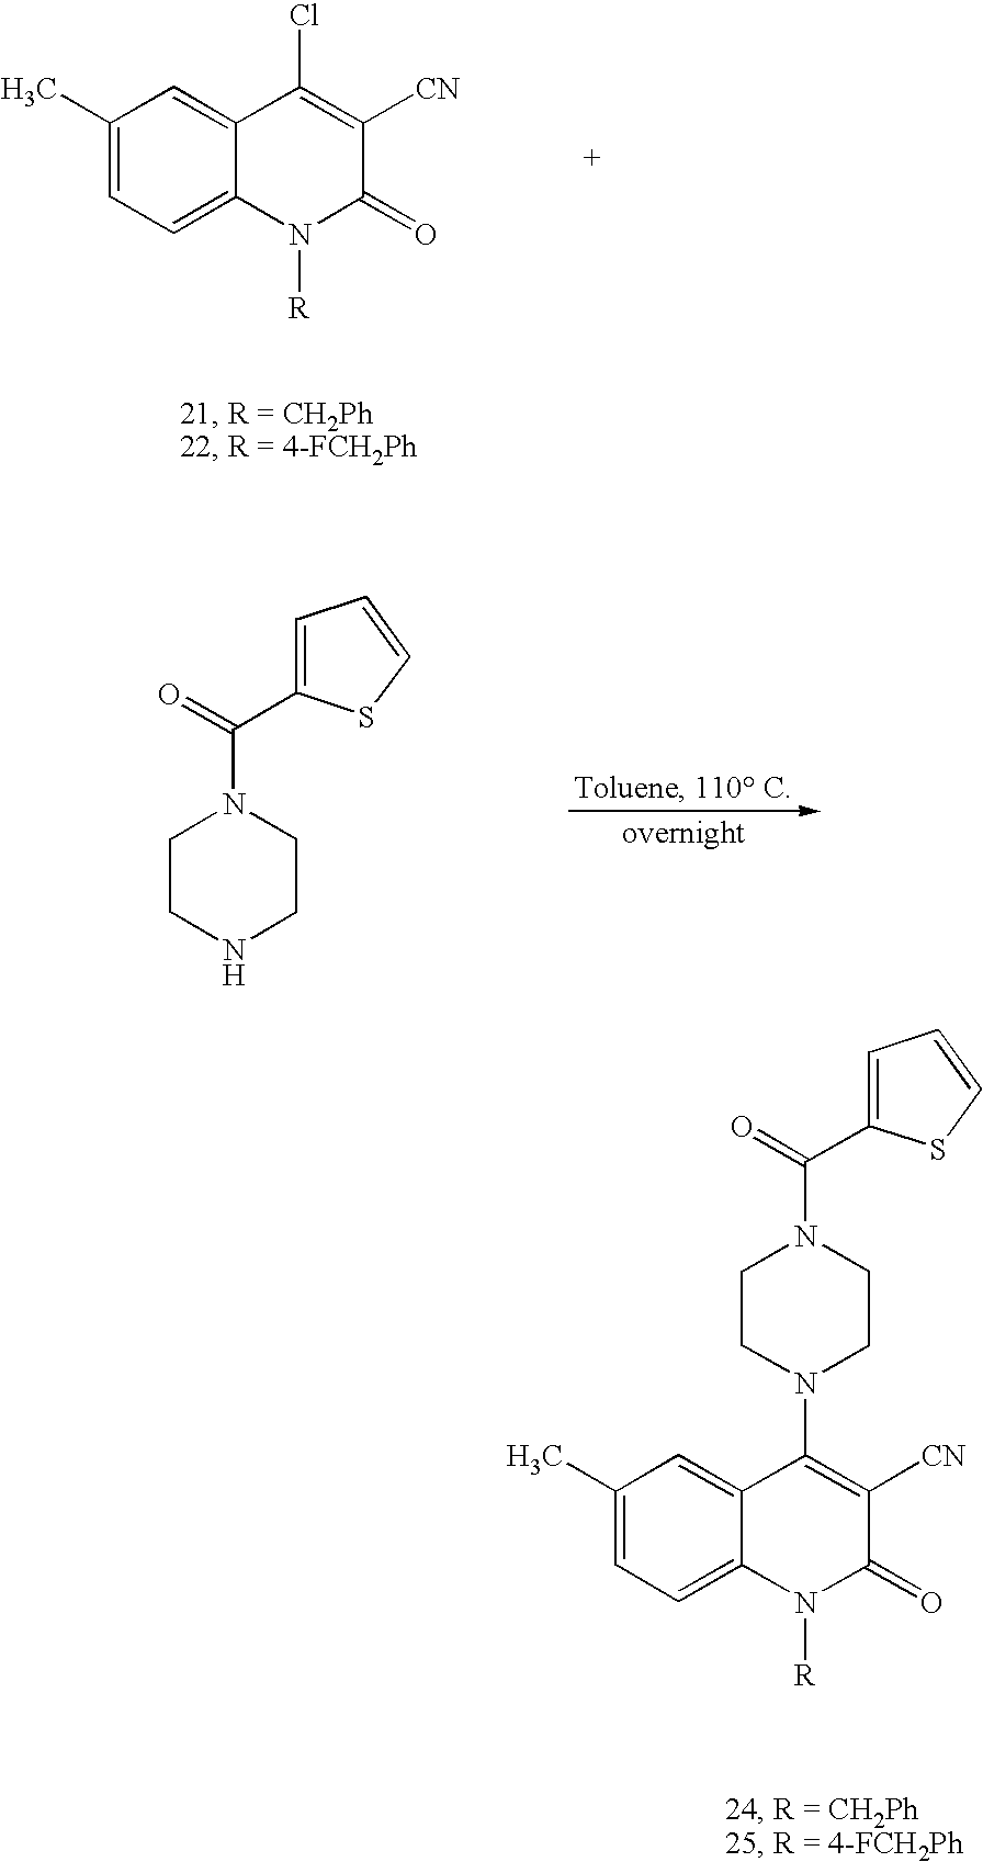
C1(C)=CC=C2C(=C1)C(Cl)=C([CN])C(=O)N2[R].C1CNCCN1C(=O)C1=CC=CS1.C1(C)=CC=C2C(=C1)C(N1CCN(C(=O)C3=CC=CS3)CC1)=C([CN])C(=O)N2[R]
